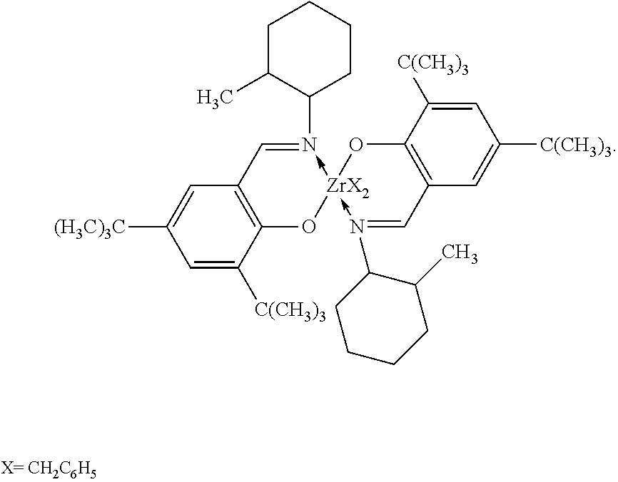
C1=C([C(CH3)3])C2=C(C=C1[(H3C)3C])C=N(C1CCCCC1C)-[ZrX2]1(-N(C3CCCCC3C)=CC3=C(O1)C([C(CH3)3])=CC([C(CH3)3])=C3)O2
